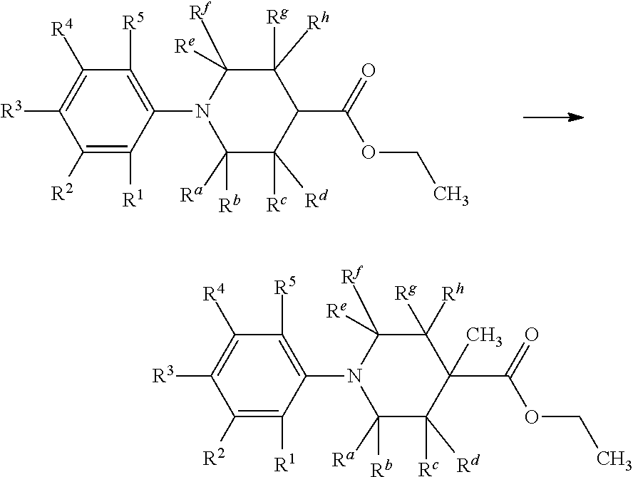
C1([R2])=C([R1])C(N2C([Rb])([Ra])C([Rd])([Rc])C(C(=O)OCC)C([Rh])([Rg])C2([Rf])[Re])=C([R5])C([R4])=C1[R3].C1([R2])=C([R1])C(N2C([Rb])([Ra])C([Rd])([Rc])C(C(=O)OCC)(C)C([Rh])([Rg])C2([Rf])[Re])=C([R5])C([R4])=C1[R3]
